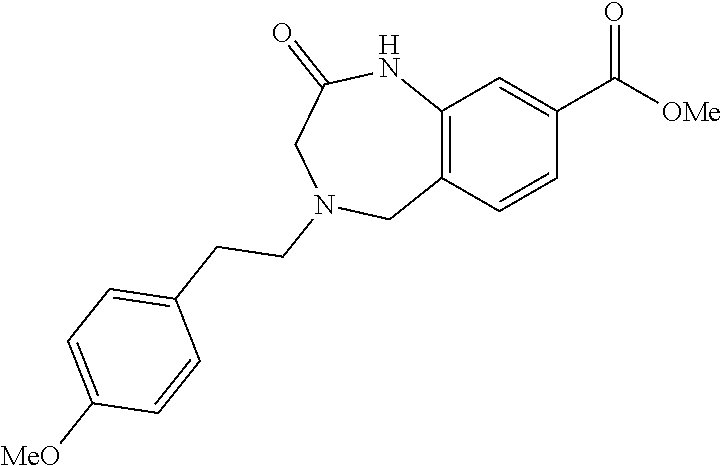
C12=C(C=CC(C(=O)[OMe])=C1)CN(CCC1=CC=C([MeO])C=C1)CC(=O)N2
